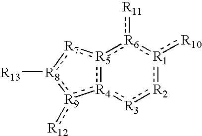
[R5]12:[R4](:[R3]:[R2]:[R1](:[R10]):[R6]:1:[R11]):[R9](:[R12]):[R8]([R13]):[R7]:2
